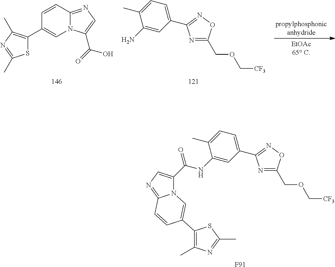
[F91].C1(C2=NOC(COC[CF3])=N2)=CC=C(C)C(NC(=O)C2=CN=C3N2C=C(C2=C(C)N=C(C)S2)C=C3)=C1.S1C(C2=CN3C(=NC=C3C(=O)O)C=C2)=C(C)N=C1C.C1(C2=NOC(COC[CF3])=N2)=CC=C(C)C(N)=C1
